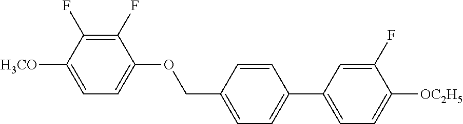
C1(F)=C(F)C([H3CO])=CC=C1OCC1=CC=C(C2=CC=C([OC2H5])C(F)=C2)C=C1
